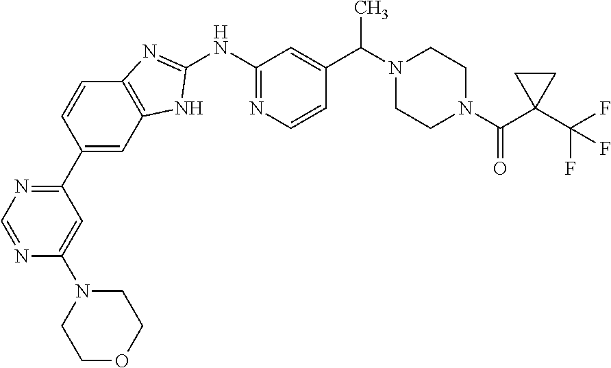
C1(C2=CC3=C(C=C2)N=C(NC2=NC=CC(C(C)N4CCN(C(=O)C5(C(F)(F)F)CC5)CC4)=C2)N3)=NC=NC(N2CCOCC2)=C1
